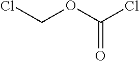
C(=O)(OCCl)Cl
